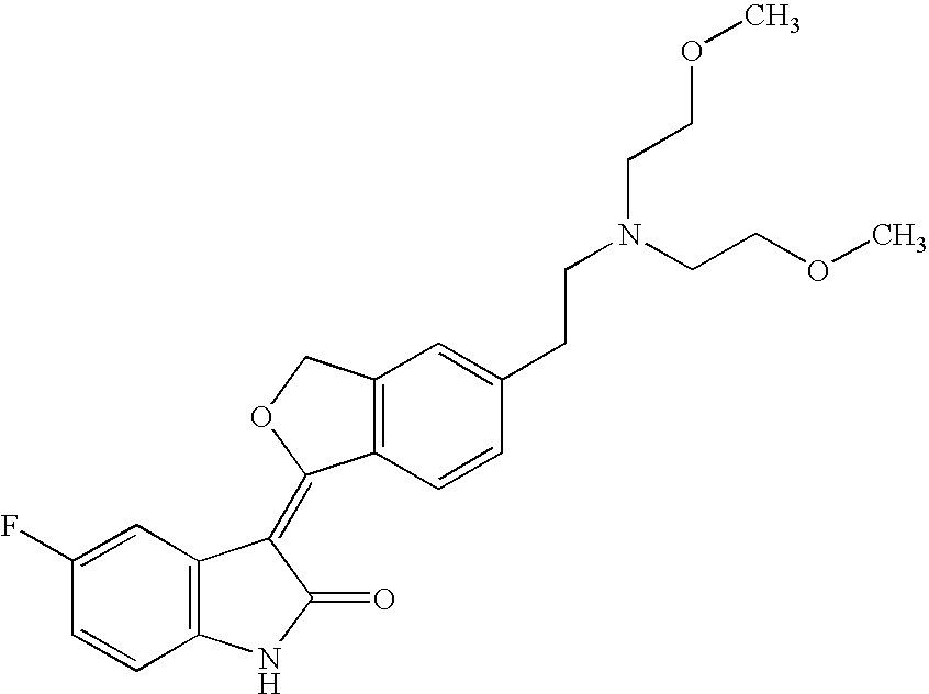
C12=C(C=CC(CCN(CCOC)CCOC)=C1)C(=C1C3=C(NC1=O)C=CC(F)=C3)OC2
